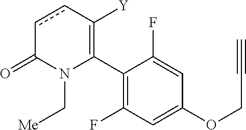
C1(C2=C([Y])ccC(=O)N2C[Me])=C(F)C=C(OCC#C)C=C1F
